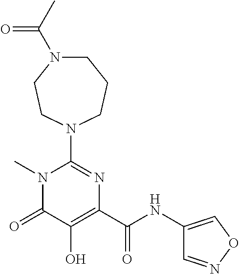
C1N(C(C)=O)CCN(C2=NC(C(NC3=CON=C3)=O)=C(O)C(=O)N2C)CC1
